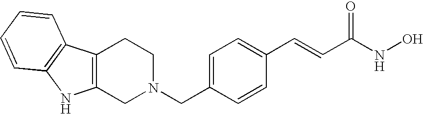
C12=C(CN(CC3=CC=C(C=CC(NO)=O)C=C3)CC1)NC1=C2C=CC=C1
